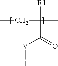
CCC(C)([R1])C(=O)[V]I
